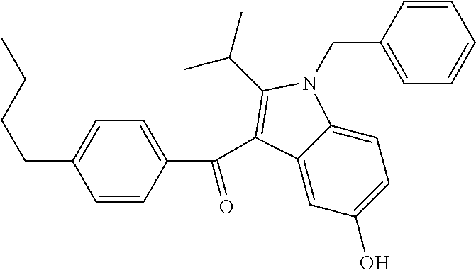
C1=C2C(=CC(O)=C1)C(C(C1=CC=C(CCCC)C=C1)=O)=C(C(C)C)N2CC1=CC=CC=C1
